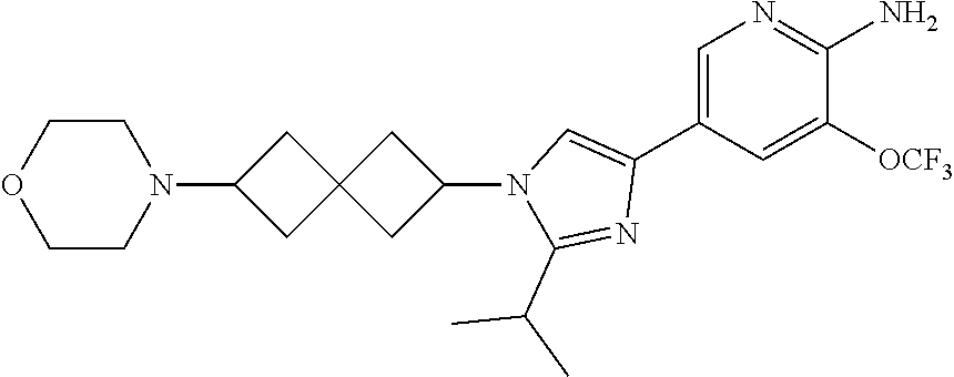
C1=C(C2=CN(C3CC4(C3)CC(N3CCOCC3)C4)C(C(C)C)=N2)C=C([OCF3])C(N)=N1
